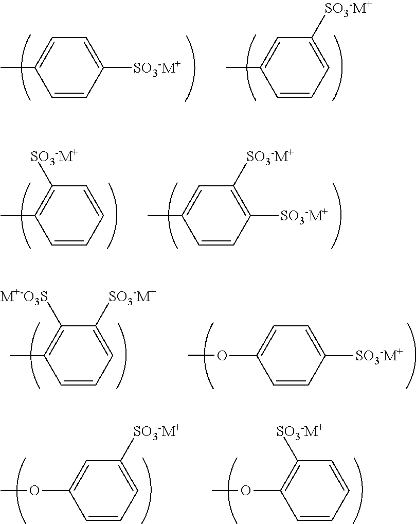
C1=CC([SO3-M+])=CC=C1C.C1=CC=C([SO3-M+])C=C1C.C1=CC=CC([SO3-M+])=C1C.C1=CC([SO3-M+])=C([SO3-M+])C=C1C.C1=CC=C([SO3-M+])C([M+-O3S])=C1C.C1=CC([SO3-M+])=CC=C1OC.C1=CC=C([SO3-M+])C=C1OC.C1=CC=CC([SO3-M+])=C1OC
